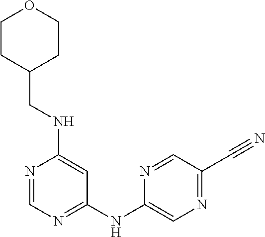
N1=CN=C(NC2=CN=C(C#N)C=N2)C=C1NCC1CCOCC1
